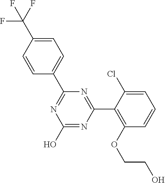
N1=C(C2=CC=C(C(F)(F)F)C=C2)N=C(C2=C(OCCO)C=CC=C2Cl)N=C1O
